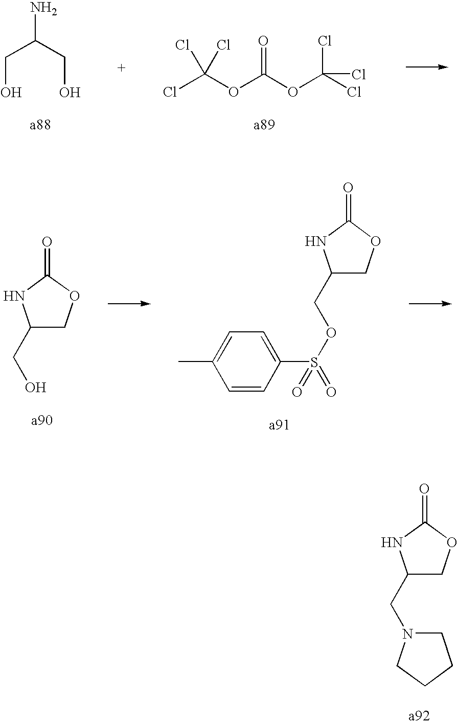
C(C(CO)N)O.ClC(OC(OC(Cl)(Cl)Cl)=O)(Cl)Cl.C1(CO)COC(=O)N1.C1(COS(C2=CC=C(C)C=C2)(=O)=O)COC(=O)N1.C1(CN2CCCC2)COC(=O)N1
